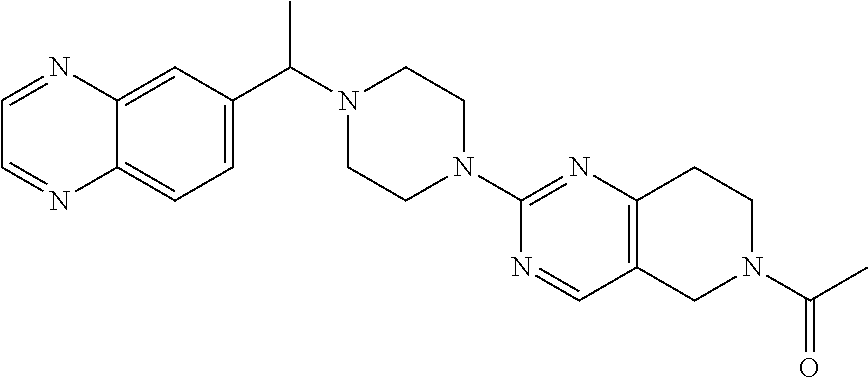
C12=CC(C(N3CCN(C4=NC5=C(C=N4)CN(C(C)=O)CC5)CC3)C)=CC=C1N=CC=N2
